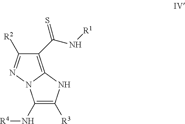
C1([R2])=NN2C(=C1C(N[R1])=S)NC([R3])=C2N[R4]
